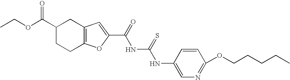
C1(C(OCC)=O)CCC2=C(C1)C=C(C(=O)NC(NC1=CN=C(OCCCCC)C=C1)=S)O2
